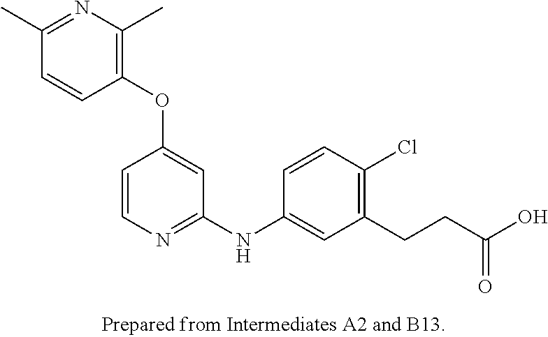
CC1=C(OC2=CC(NC3=CC(CCC(O)=O)=C(Cl)C=C3)=NC=C2)C=CC(C)=N1
